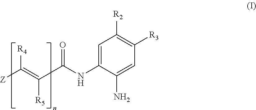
C1=C([N H]C(C(=C([Z])[R4])[R5])=O)C(N)=CC([R3])=C1[R2]
